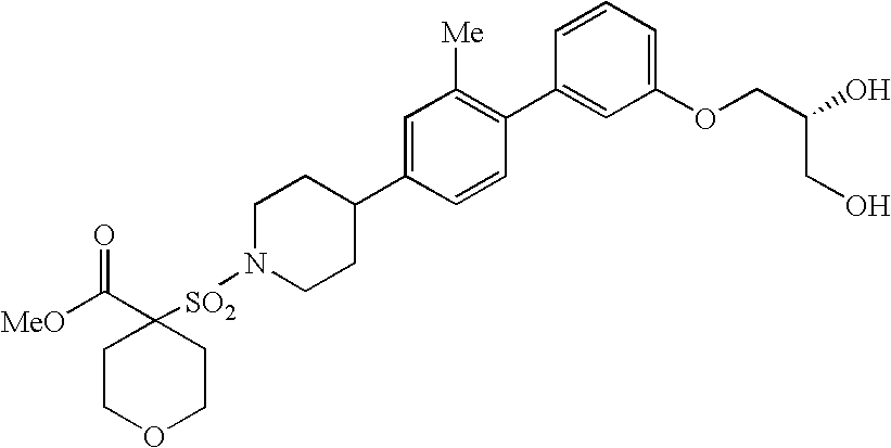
[MeO]C(C1([SO2]N2CCC(C3=CC([Me])=C(C4=CC(OCC(O)CO)=CC=C4)C=C3)CC2)CCOCC1)=O
